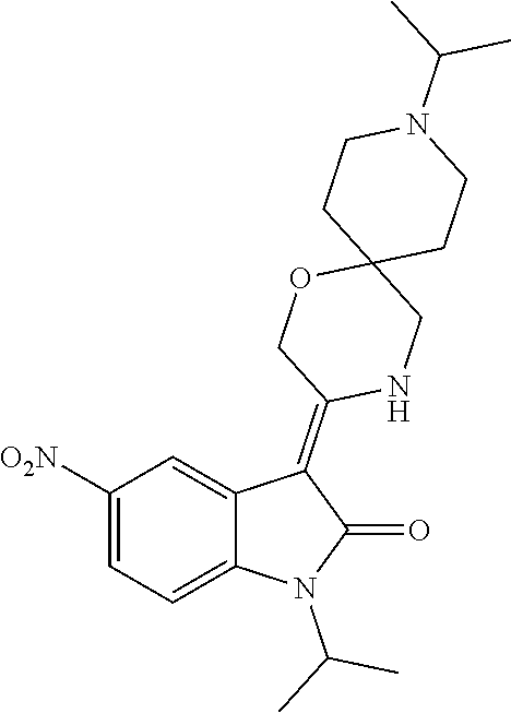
C1([O2N])=CC=C2C(=C1)C(=C1NCC3(OC1)CCN(C(C)C)CC3)C(=O)N2C(C)C
